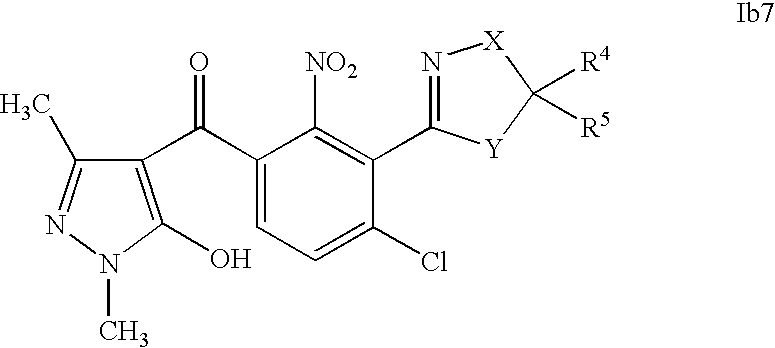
C1(C(=O)C2=C(O)N(C)N=C2C)=CC=C(Cl)C(C2=N[X]C([R4])([R5])[Y]2)=C1[NO2]
